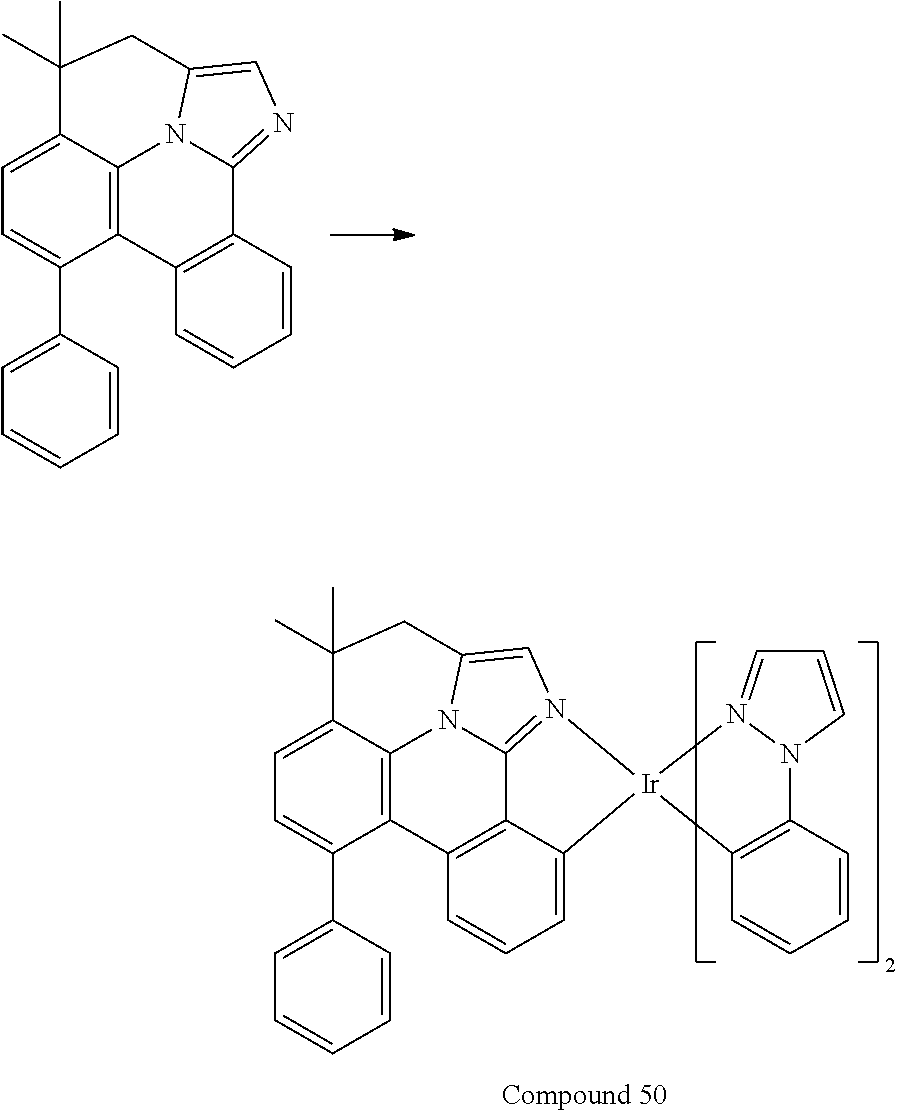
C1=C2C3=C(C(C4=CC=CC=C4)=C1)C1=C4C5=N(C=C(N35)CC2(C)C)[Ir]2(C4=CC=C1)C1=C(C=CC=C1)N1C=CC=N12.C1=C2C3=C(C(C4=CC=CC=C4)=C1)C1=C(C4=NC=C(N34)CC2(C)C)C=CC=C1
